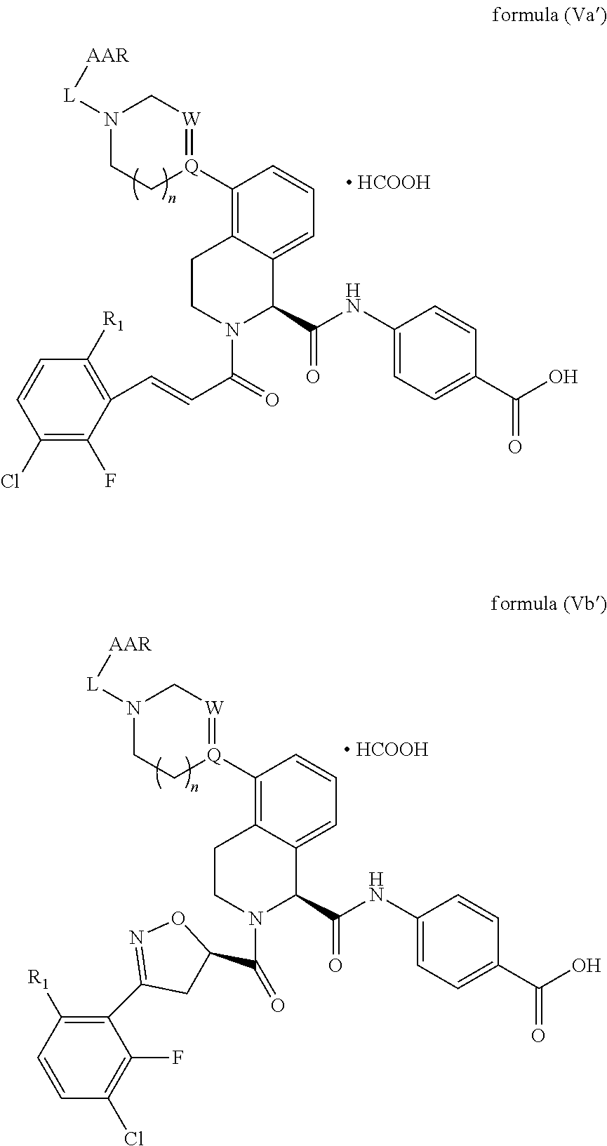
C1(Cl)=C(F)C(C=CC(=O)N2C(C(NC3=CC=C(C(O)=O)C=C3)=O)C3=CC=CC([Q]4=[W]CN([L][AAR])CC4)=C3CC2)=C([R1])C=C1.[ HCOOH].O=C(N1C(C(NC2=CC=C(C(O)=O)C=C2)=O)C2=CC=CC([Q]3=[W]CN([L][AAR])CC3)=C2CC1)C1CC(C2=C([R1])C=CC(Cl)=C2F)=NO1.[ HCOOH]
